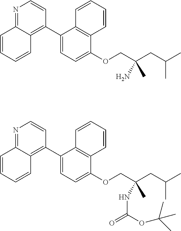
N1=C2C(=C(C3=CC=C(OCC(CC(C)C)(N)C)C4=C3C=CC=C4)C=C1)C=CC=C2.C1(C2=CC=C(OCC(CC(C)C)(NC(=O)OC(C)(C)C)C)C3=C2C=CC=C3)=C2C(=NC=C1)C=CC=C2
